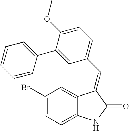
C1(Br)=CC=C2C(=C1)C(=CC1=CC=C(OC)C(C3=CC=CC=C3)=C1)C(=O)N2
